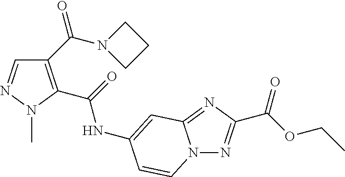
C1(C(=O)N2CCC2)=C(C(=O)NC2=CC3=NC(C(OCC)=O)=NN3C=C2)N(C)N=C1
